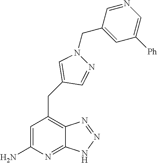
C1=C(N)N=C2C(=C1CC1=CN(CC3=CC([Ph])=CN=C3)N=C1)N=NN2
